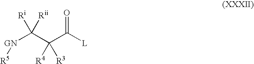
[L]C(C(C([GN][R5])([Ri])[Rii])([R4])[R3])=O
